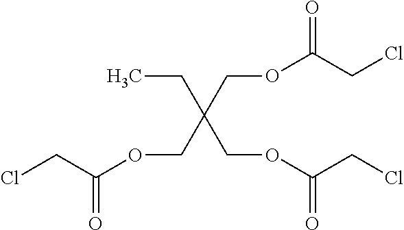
O(CC(CC)(COC(CCl)=O)COC(CCl)=O)C(CCl)=O
